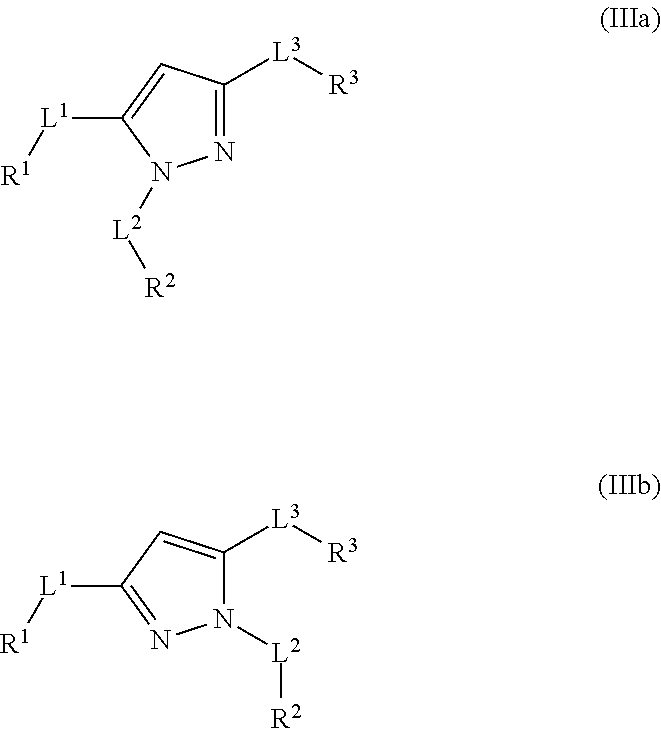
N1=C([L3][R3])C=C([L1][R1])N1[L2][R2].N1([L2][R2])C([L3][R3])=CC([L1][R1])=N1
